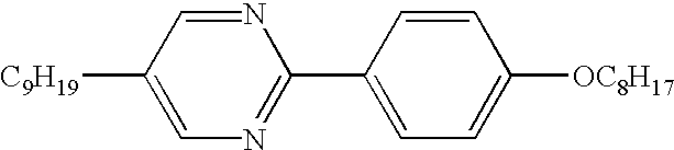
N1=C(C2=CC=C([OC8H17])C=C2)N=CC([C9H19])=C1
